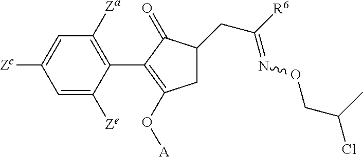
C1=C([Zc])C=C([Ze])C(C2=C(O[A])CC(CC([R6])=NOCC(Cl)C)C2=O)=C1[Za]
